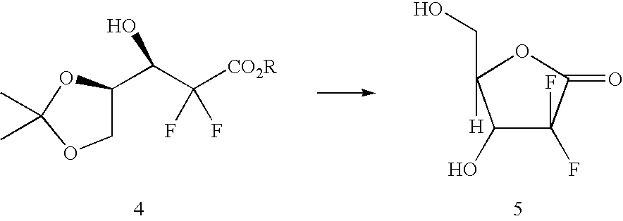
C1(C(C([CO2R])(F)F)O)COC(C)(C)O1.C1(F)(F)C(O)C(CO)([H])OC1=O
